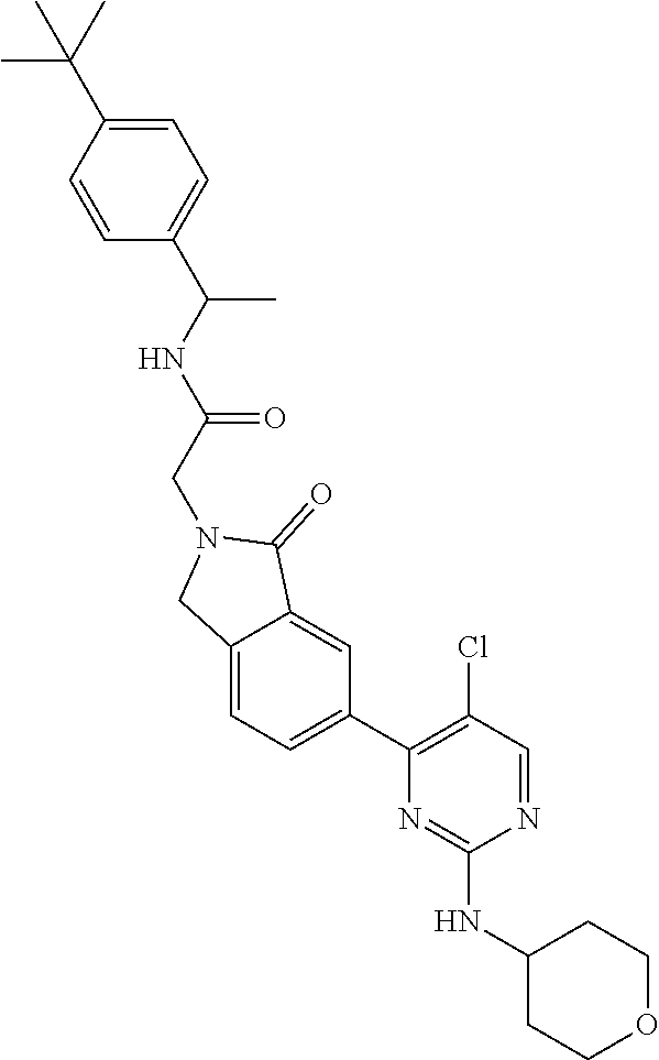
C1(NC2=NC(C3=CC=C4C(=C3)C(=O)N(CC(=O)NC(C)C3=CC=C(C(C)(C)C)C=C3)C4)=C(Cl)C=N2)CCOCC1
